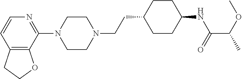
C12=C(C(N3CCN(CCC4CCC(NC(C(OC)C)=O)CC4)CC3)=NC=C1)OCC2
